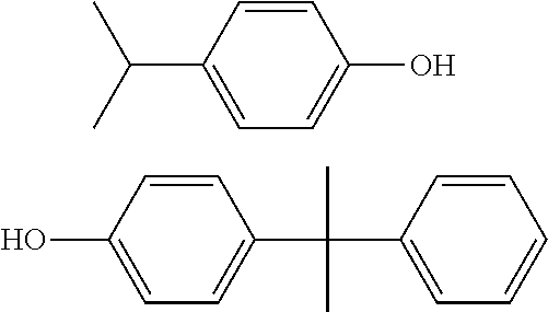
C1=CC(C(C)C)=CC=C1O.C1=CC(O)=CC=C1C(C1=CC=CC=C1)(C)C
